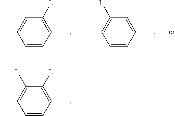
C1=CC(C)=C([L])C([L])=C1C.C1=CC(C)=CC([L])=C1C.C1=CC(C)=C([L])C=C1C
